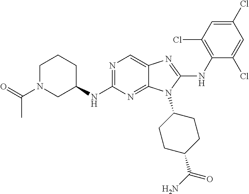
N1=C(NC2CCCN(C(=O)C)C2)N=C2C(=C1)N=C(NC1=C(Cl)C=C(Cl)C=C1Cl)N2C1CCC(C(N)=O)CC1
